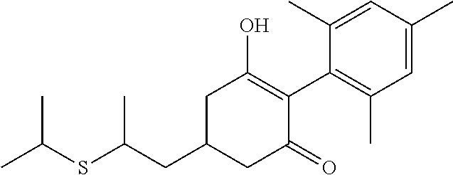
C1(CC(SC(C)C)C)CC(=O)C(C2=C(C)C=C(C)C=C2C)=C(O)C1
